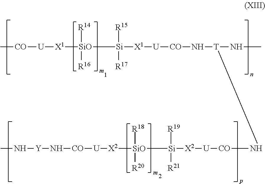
C[CO][U][X1][SiO]([Si]([X1][U][CO]N[T](NC)N[CO][U][X2][Si]([SiO]([X2][U][CO]N[Y]NC)([R18])[R20])([R19])[R21])([R15])[R17])([R14])[R16]
